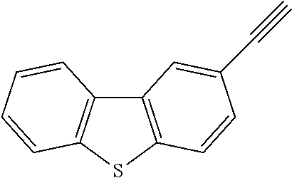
C12=C(SC3=C1C=CC=C3)C=CC(C#C)=C2
